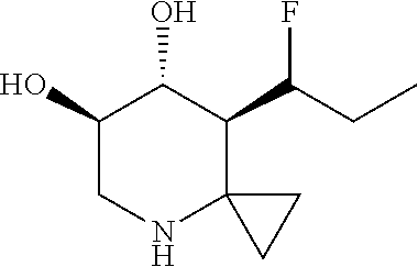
C1(O)CNC2(C(C(F)CC)C1O)CC2
